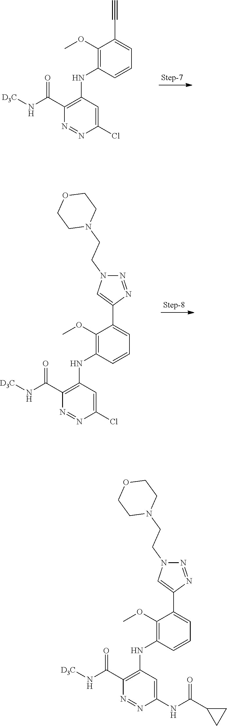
C1(C(=O)N[D3C])=C(NC2=C(OC)C(C#C)=CC=C2)C=C(Cl)N=N1.C1(C(=O)N[D3C])=C(NC2=C(OC)C(C3=CN(CCN4CCOCC4)N=N3)=CC=C2)C=C(Cl)N=N1.C1(C(=O)N[D3C])=C(NC2=C(OC)C(C3=CN(CCN4CCOCC4)N=N3)=CC=C2)C=C(NC(=O)C2CC2)N=N1
